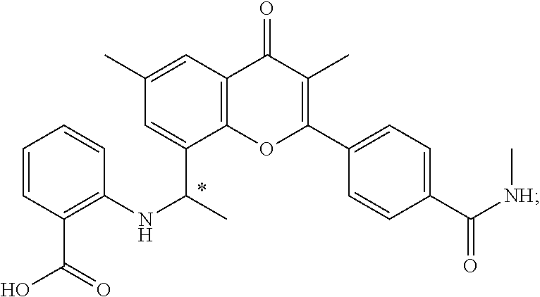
[NH](C(C1=CC=C(C2=C(C)C(=O)C3=C(O2)C(C(C)NC2=C(C(=O)O)C=CC=C2)=CC(C)=C3)C=C1)=O)C
